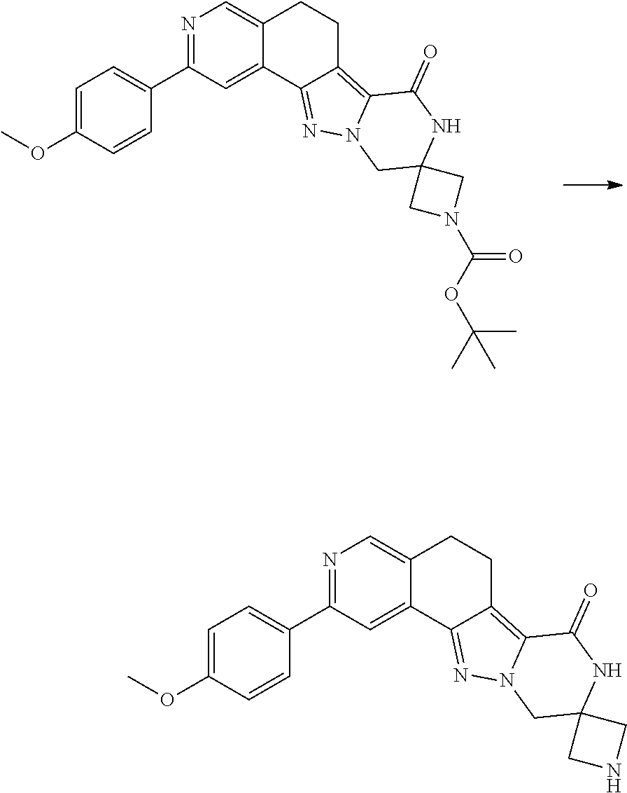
N1=C(C2=CC=C(OC)C=C2)C=C2C(=C1)CCC1=C3N(N=C21)CC1(NC3=O)CNC1.N1=C(C2=CC=C(OC)C=C2)C=C2C(=C1)CCC1=C3N(N=C21)CC1(NC3=O)CN(C(OC(C)(C)C)=O)C1
